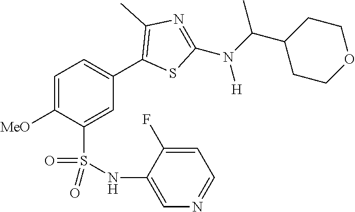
C1=C([MeO])C(S(NC2=CN=CC=C2F)(=O)=O)=CC(C2=C(C)N=C(N(C(C3CCOCC3)C)[H])S2)=C1
